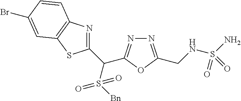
C1(C(S([Bn])(=O)=O)C2=NN=C(CNS(N)(=O)=O)O2)=NC2=C(S1)C=C(Br)C=C2
